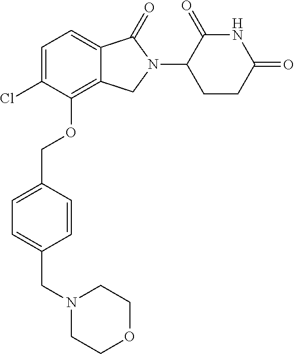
C1=C(Cl)C(OCC2=CC=C(CN3CCOCC3)C=C2)=C2C(=C1)C(=O)N(C1CCC(=O)NC1=O)C2
